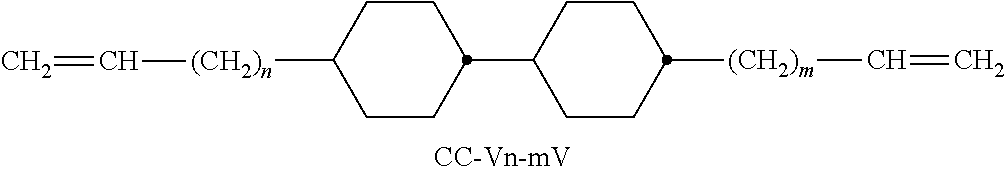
[(CH2)n](C1CCC(C2CCC([(CH2)m]C=C)CC2)CC1)C=C
